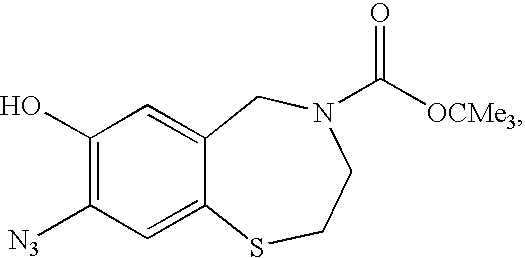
C1(O)=C([N3])C=C2C(=C1)CN(C([OCMe3])=O)CCS2
